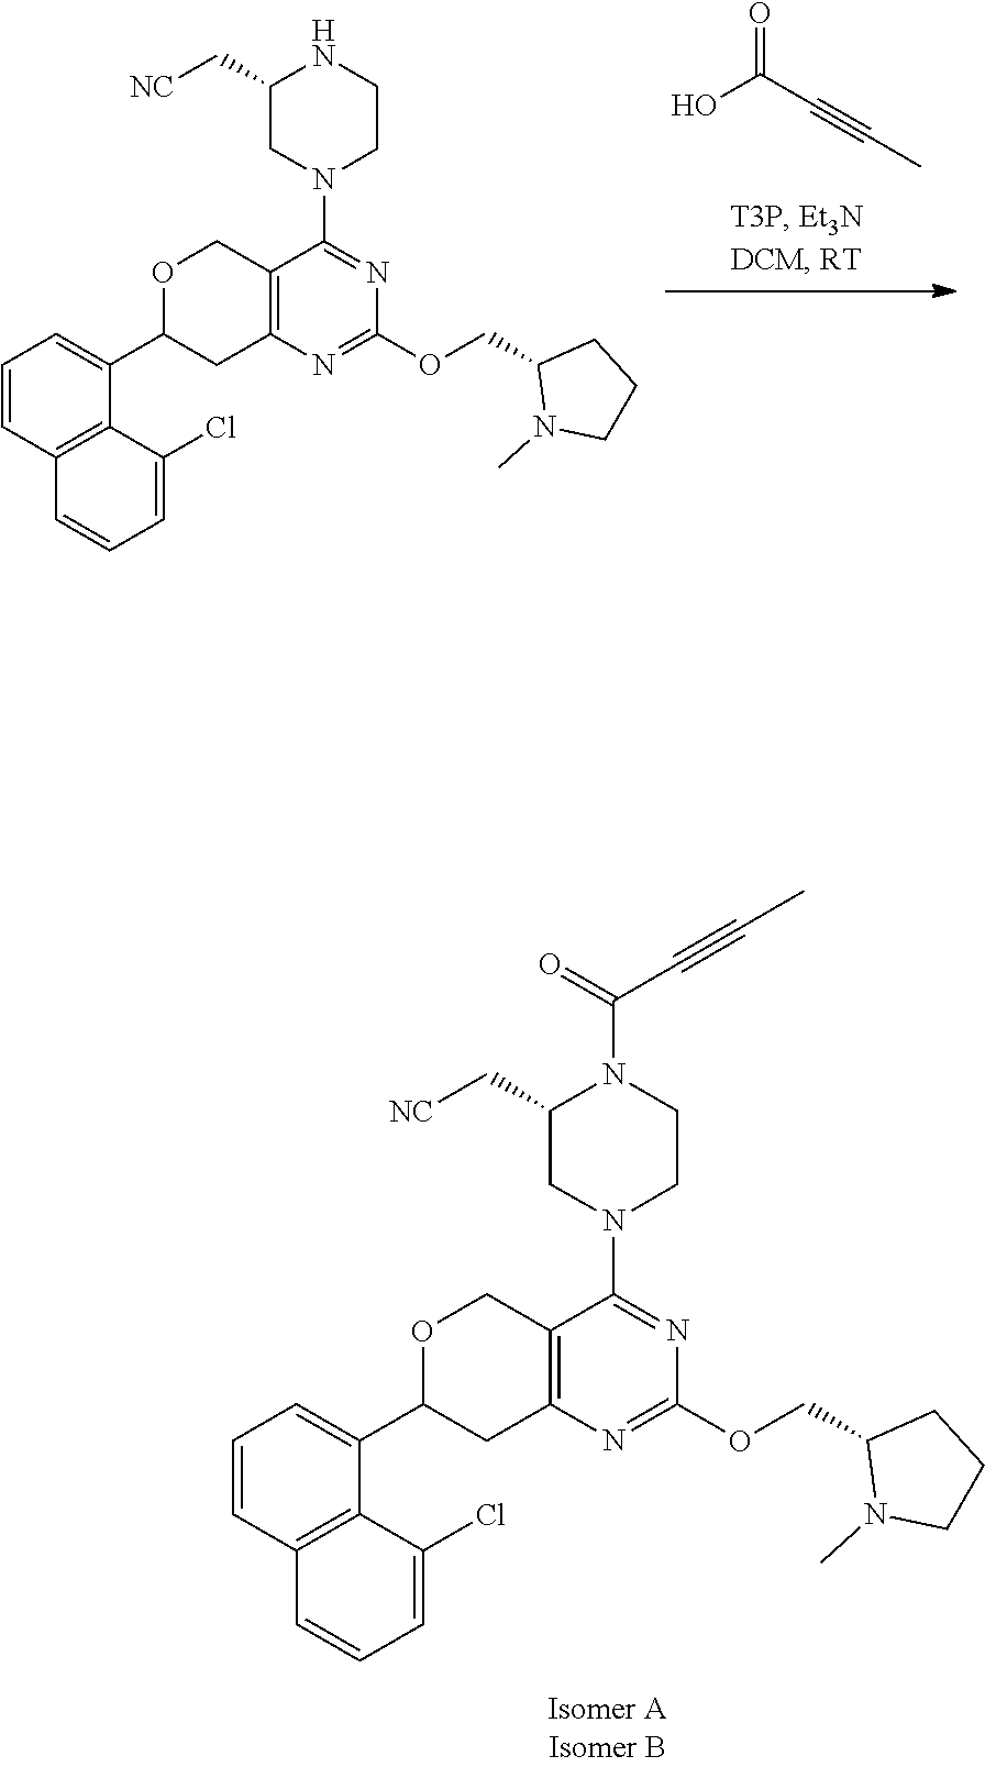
C1=CC2=C(C(C3CC4=C(CO3)C(N3CCN(C(C#CC)=O)C(C[NC])C3)=NC(OCC3N(C)CCC3)=N4)=C1)C(Cl)=CC=C2.C1=CC2=C(C(C3CC4=C(CO3)C(N3CCNC(C[NC])C3)=NC(OCC3N(C)CCC3)=N4)=C1)C(Cl)=CC=C2.O=C(C#CC)O
